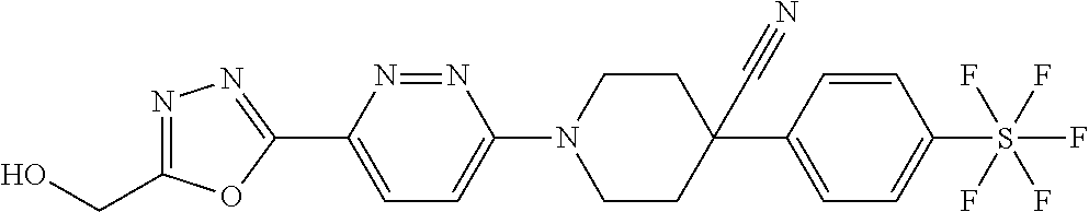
N1=C(CO)OC(C2=CC=C(N3CCC(C#N)(C4=CC=C(S(F)(F)(F)(F)F)C=C4)CC3)N=N2)=N1
